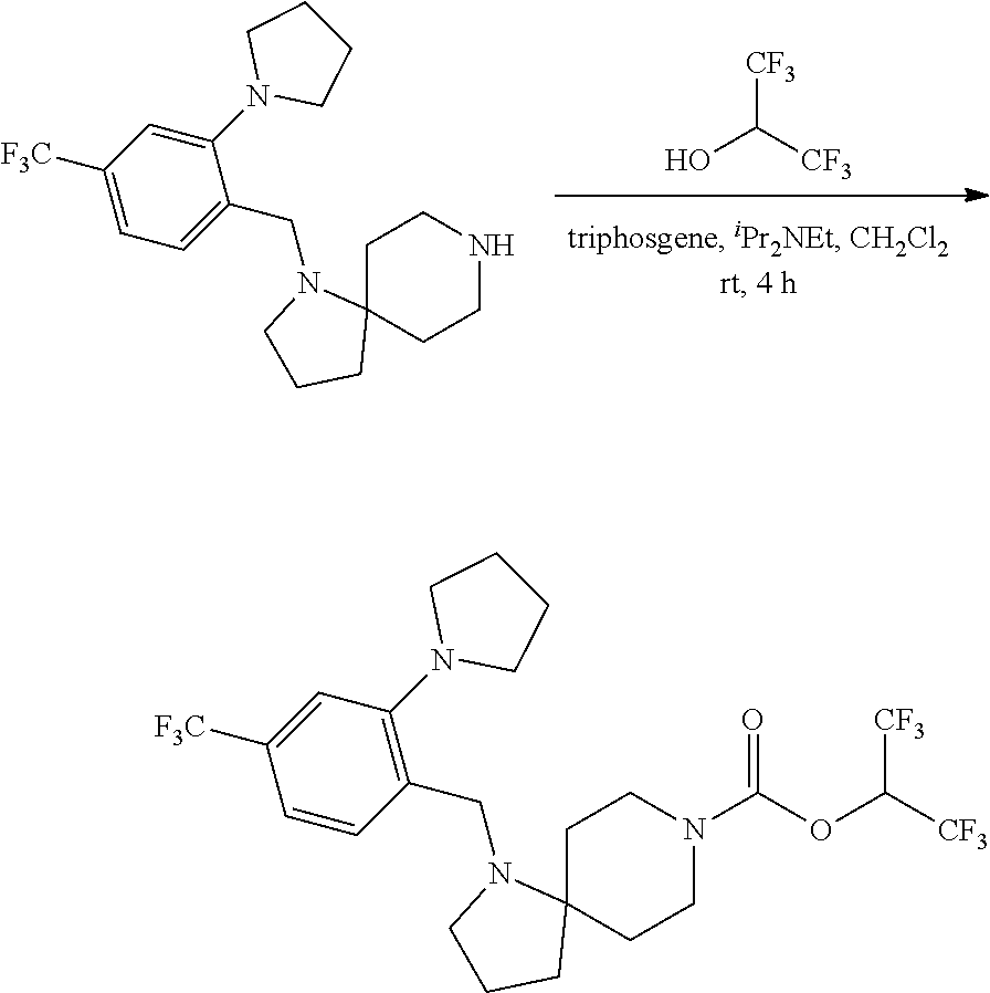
C1C2(CCNC1)N(CC1=CC=C([F3C])C=C1N1CCCC1)CCC2.OC([CF3])[CF3].C1C2(CCN(C(OC([CF3])[CF3])=O)C1)CCCN2CC1=C(N2CCCC2)C=C([F3C])C=C1
